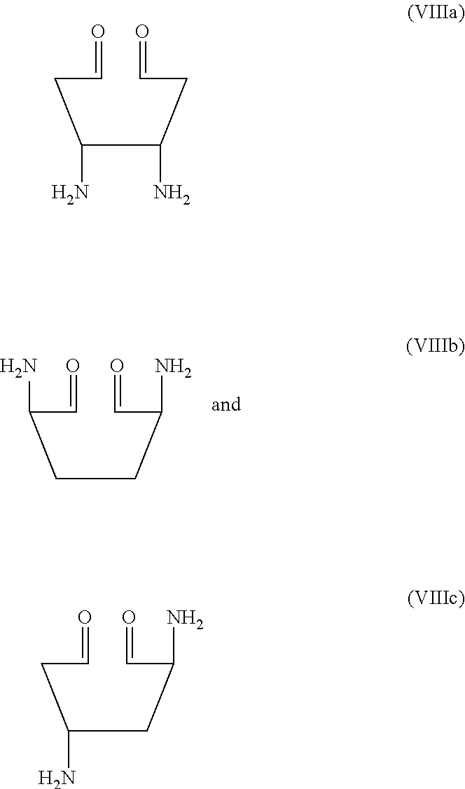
C(C=O)(CCC(C=O)N)N.C(C=O)C(C(CC=O)N)N.C(C=O)C(CC(C=O)N)N
